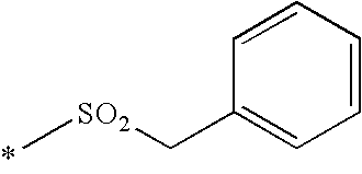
C[SO2]CC1=CC=CC=C1
